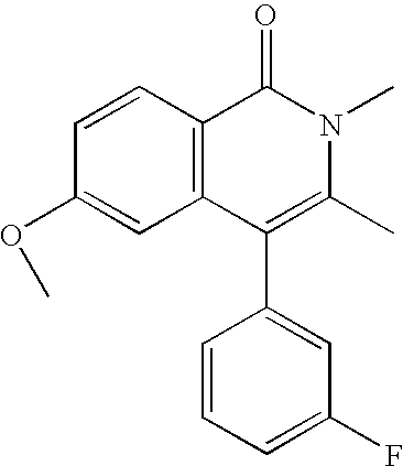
C1=CC2=C(C=C1OC)C(C1=CC(F)=CC=C1)=C(C)N(C)C2=O
